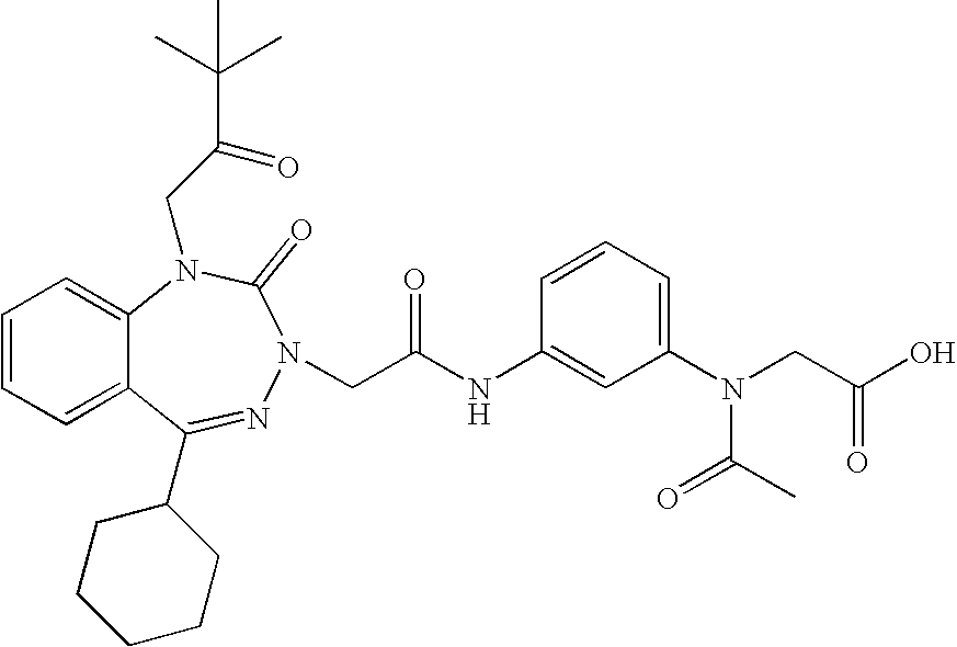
C1=CC=C2C(=C1)N(CC(=O)C(C)(C)C)C(=O)N(CC(NC1=CC(N(CC(O)=O)C(=O)C)=CC=C1)=O)N=C2C1CCCCC1
